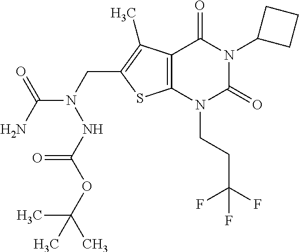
C12=C(N(CCC(F)(F)F)C(=O)N(C3CCC3)C1=O)SC(CN(C(N)=O)NC(OC(C)(C)C)=O)=C2C
